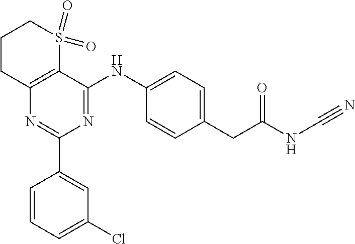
C1(C2=CC(Cl)=CC=C2)=NC2=C(C(NC3=CC=C(CC(NC#N)=O)C=C3)=N1)S(=O)(=O)CCC2
